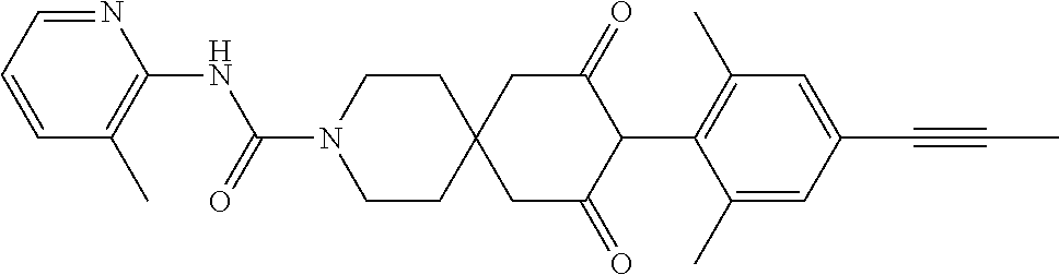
C1CN(C(=O)NC2=C(C)C=CC=N2)CCC12CC(=O)C(C1=C(C)C=C(C#CC)C=C1C)C(=O)C2
